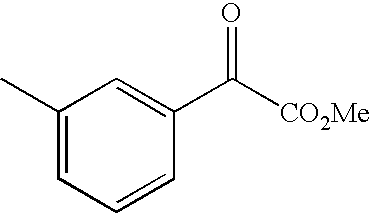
C1(C)=CC=CC(C(=O)[CO2Me])=C1
